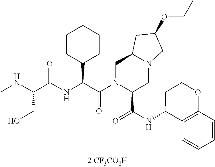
C1CC(C(C(N2C(C(NC3C4=C(OCC3)C=CC=C4)=O)CN3C(C2)CC(OCC)C3)=O)NC(C(NC)CO)=O)CCC1
